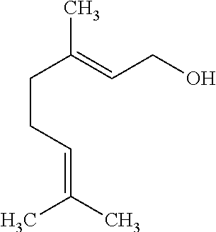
CC(=CCO)CCC=C(C)C
